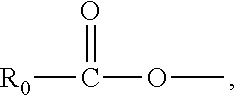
[R0]C(OC)=O
